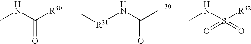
CNC([R30])=O.N(C(C)=O)[R31]C.CNS([R32])(=O)=O
